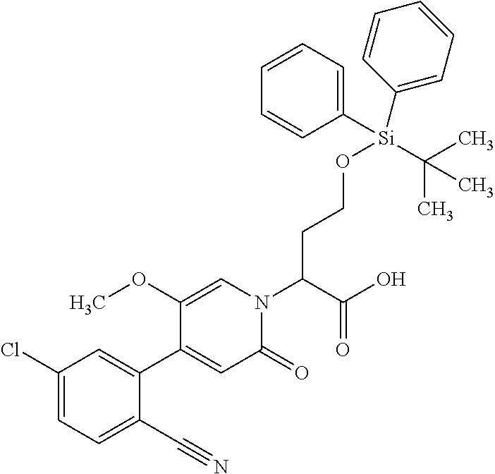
C(C(N1C=C(OC)C(C2=CC(Cl)=CC=C2C#N)=CC1=O)C(O)=O)CO[Si](C1=CC=CC=C1)(C1=CC=CC=C1)C(C)(C)C
